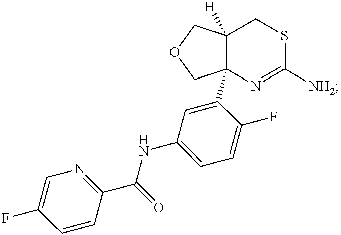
N(C1=CC=C(F)C(C23C([H])(CSC([NH2])=N2)COC3)=C1)C(=O)C1=NC=C(F)C=C1
